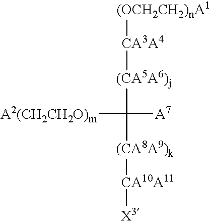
[CA3A4]([(OCH2CH2)nA1])[(CA5A6)j]C([A7])([A2(CH2CH2O)m])[(CA8A9)k][CA10A11][X3]
